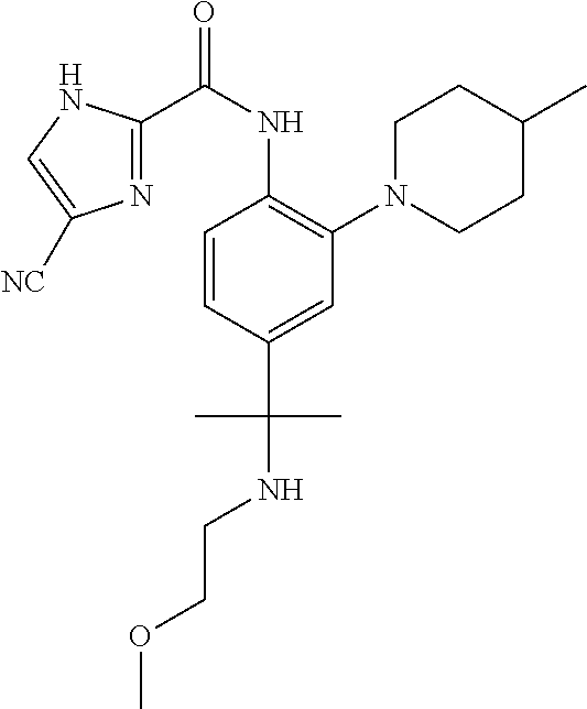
C1=CC(C(NCCOC)(C)C)=CC(N2CCC(C)CC2)=C1NC(C1=NC([NC])=CN1)=O
